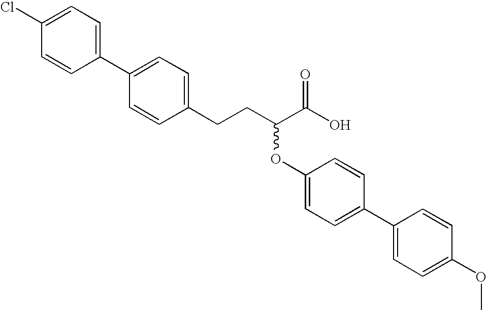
C1(C2=CC=C(Cl)C=C2)=CC=C(CCC(C(O)=O)OC2=CC=C(C3=CC=C(OC)C=C3)C=C2)C=C1
